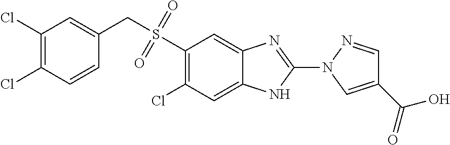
S(=O)(=O)(CC1=CC(Cl)=C(Cl)C=C1)C1=C(Cl)C=C2C(=C1)N=C(N1N=CC(C(=O)O)=C1)N2
